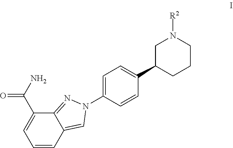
C12=NN(C3=CC=C(C4CCCN([R2])C4)C=C3)C=C1C=CC=C2C(N)=O
